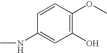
CNC1=CC(O)=C(OC)C=C1
